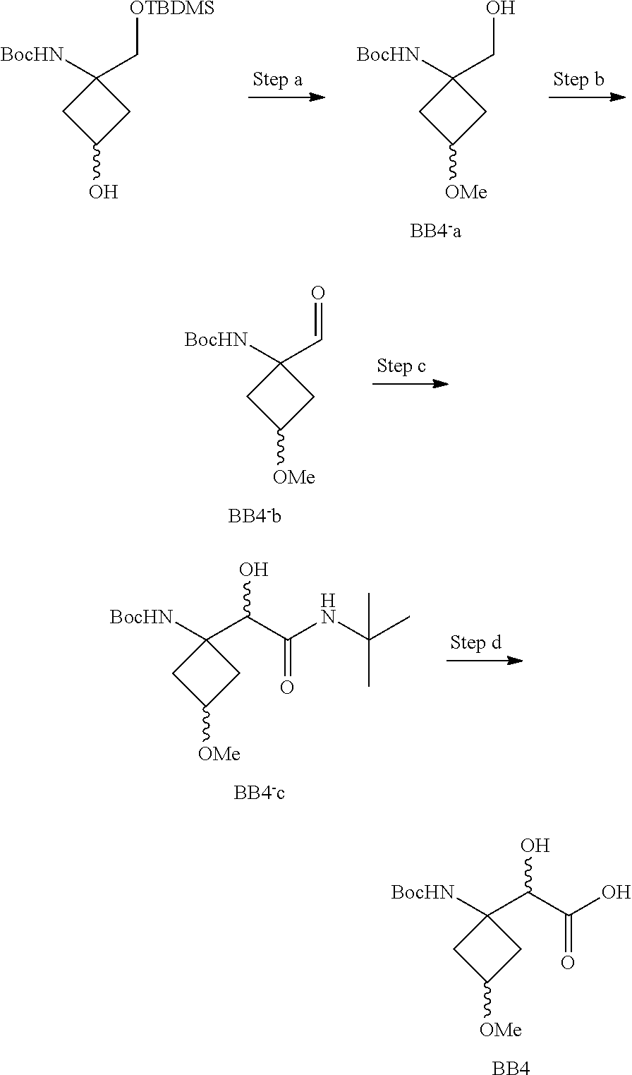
C1([BocHN])(C(O)C(O)=O)CC([OMe])C1.[BB4].C1([BocHN])(CO)CC([OMe])C1.C1([BocHN])(C[OTBDMS])CC(O)C1.C1([BocHN])(C=O)CC([OMe])C1.C1([BocHN])(C(O)C(NC(C)(C)C)=O)CC([OMe])C1
